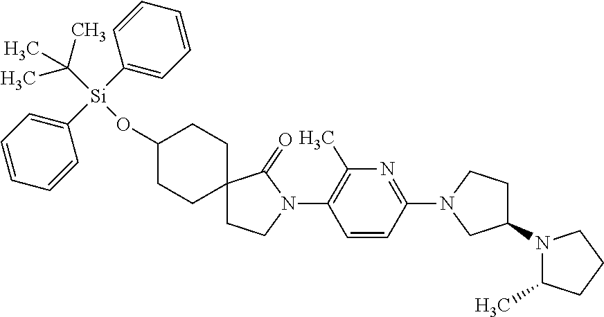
C1=CC=CC([Si](C2=CC=CC=C2)(C(C)(C)C)OC2CCC3(CC2)CCN(C2=C(C)N=C(N4CCC(N5C(C)CCC5)C4)C=C2)C3=O)=C1
